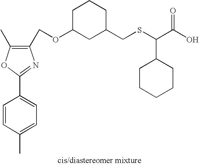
C1(COC2CC(CSC(C(O)=O)C3CCCCC3)CCC2)=C(C)OC(C2=CC=C(C)C=C2)=N1
